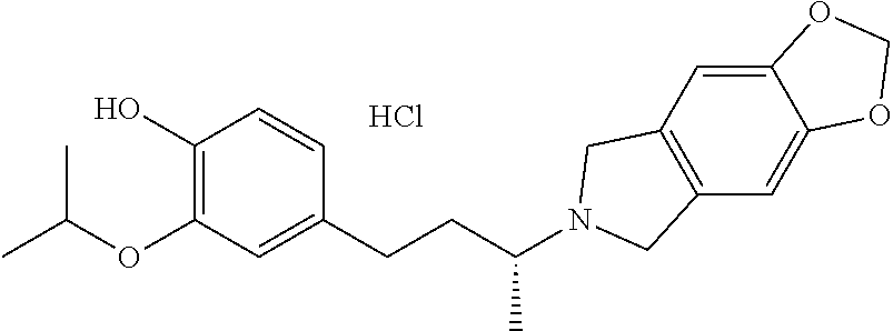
C1=C2C(=CC3=C1CN(C(CCC1=CC(OC(C)C)=C(O)C=C1)C)C3)OCO2.Cl
